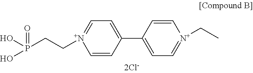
C1=CC(C2=CC=[N+](CC)C=C2)=CC=[N+]1CCP(O)(O)=O
